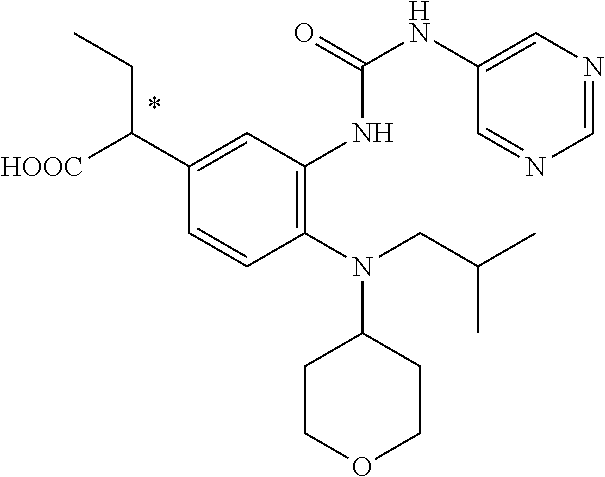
C1=CC(N(CC(C)C)C2CCOCC2)=C(NC(=O)NC2=CN=CN=C2)C=C1C([HOOC])CC
